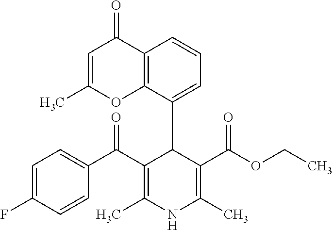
C12=C(C(C3C(C(C4=CC=C(F)C=C4)=O)=C(C)NC(C)=C3C(OCC)=O)=CC=C1)OC(C)=CC2=O
